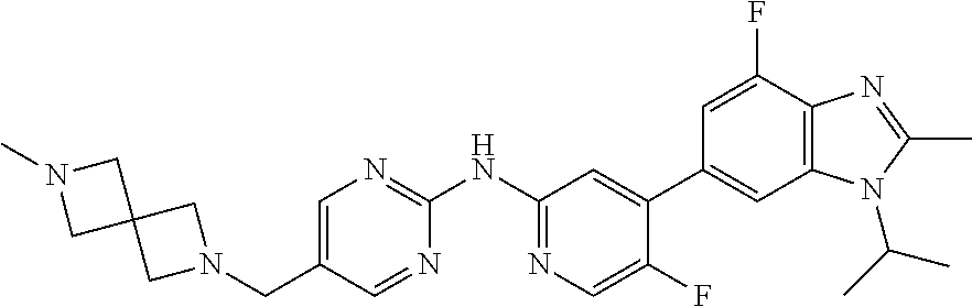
C12=C(C(F)=CC(C3=CC(NC4=NC=C(CN5CC6(CN(C)C6)C5)C=N4)=NC=C3F)=C1)N=C(C)N2C(C)C
